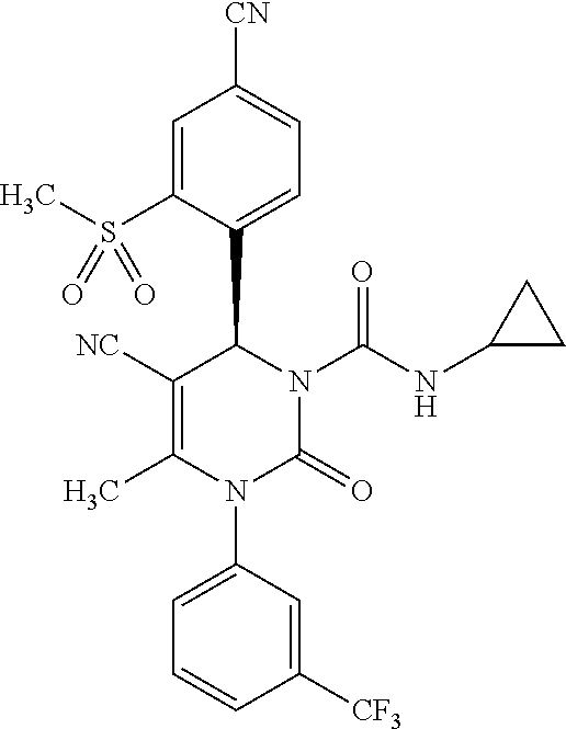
C1([NC])=C(C)N(C2=CC=CC([CF3])=C2)C(=O)N(C(NC2CC2)=O)C1C1=CC=C([CN])C=C1S(C)(=O)=O
